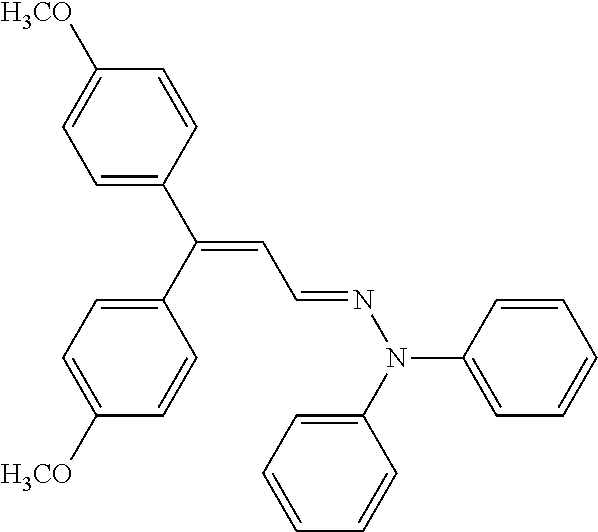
C1=CC(C(C2=CC=C([H3CO])C=C2)=CC=NN(C2=CC=CC=C2)C2=CC=CC=C2)=CC=C1[H3CO]
